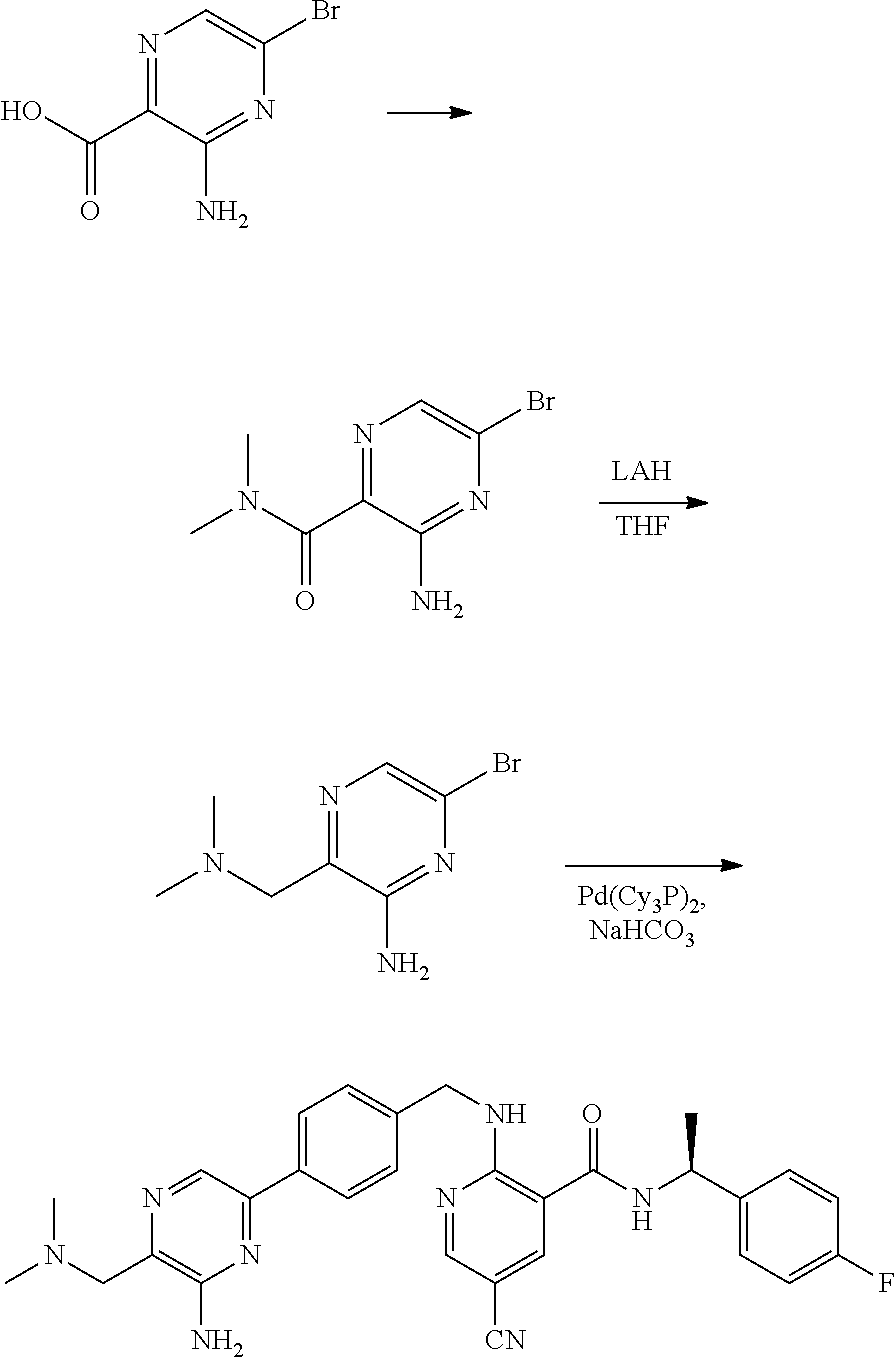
C1(Br)=CN=C(CN(C)C)C(N)=N1.[THF].C1(Br)=CN=C(C(N(C)C)=O)C(N)=N1.C1(Br)=CN=C(C(O)=O)C(N)=N1.C1=C(C2=NC(N)=C(CN(C)C)N=C2)C=CC(CNC2=C(C(=O)NC(C3=CC=C(F)C=C3)C)C=C([CN])C=N2)=C1
